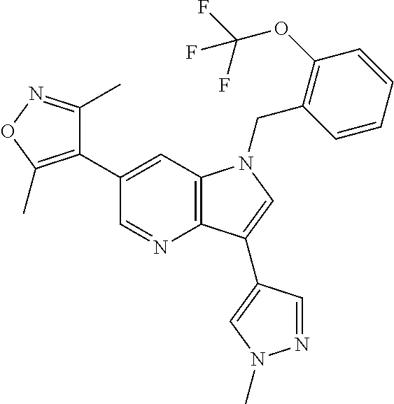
C1(C2=C(C)ON=C2C)=CC2=C(N=C1)C(C1=CN(C)N=C1)=CN2CC1=C(OC(F)(F)F)C=CC=C1
